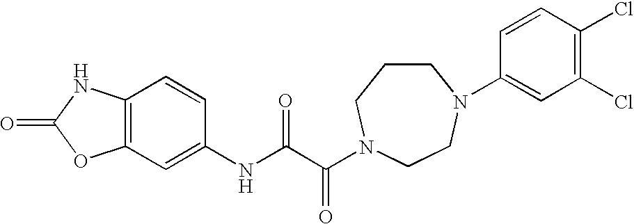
O=C1OC2=C(N1)C=CC(NC(C(=O)N1CCCN(C3=CC(Cl)=C(Cl)C=C3)CC1)=O)=C2
